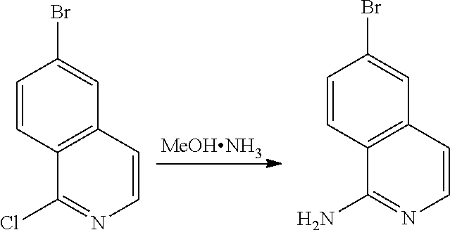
C1=CC2=C(C=C1Br)C=CN=C2Cl.C1=CC2=C(C=C1Br)C=CN=C2N.[MeOHNH3]
